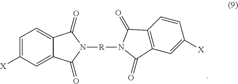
C1=C([X])C=C2C(=C1)C(=O)N([R]N1C(=O)C3=C(C=C([X])C=C3)C1=O)C2=O
